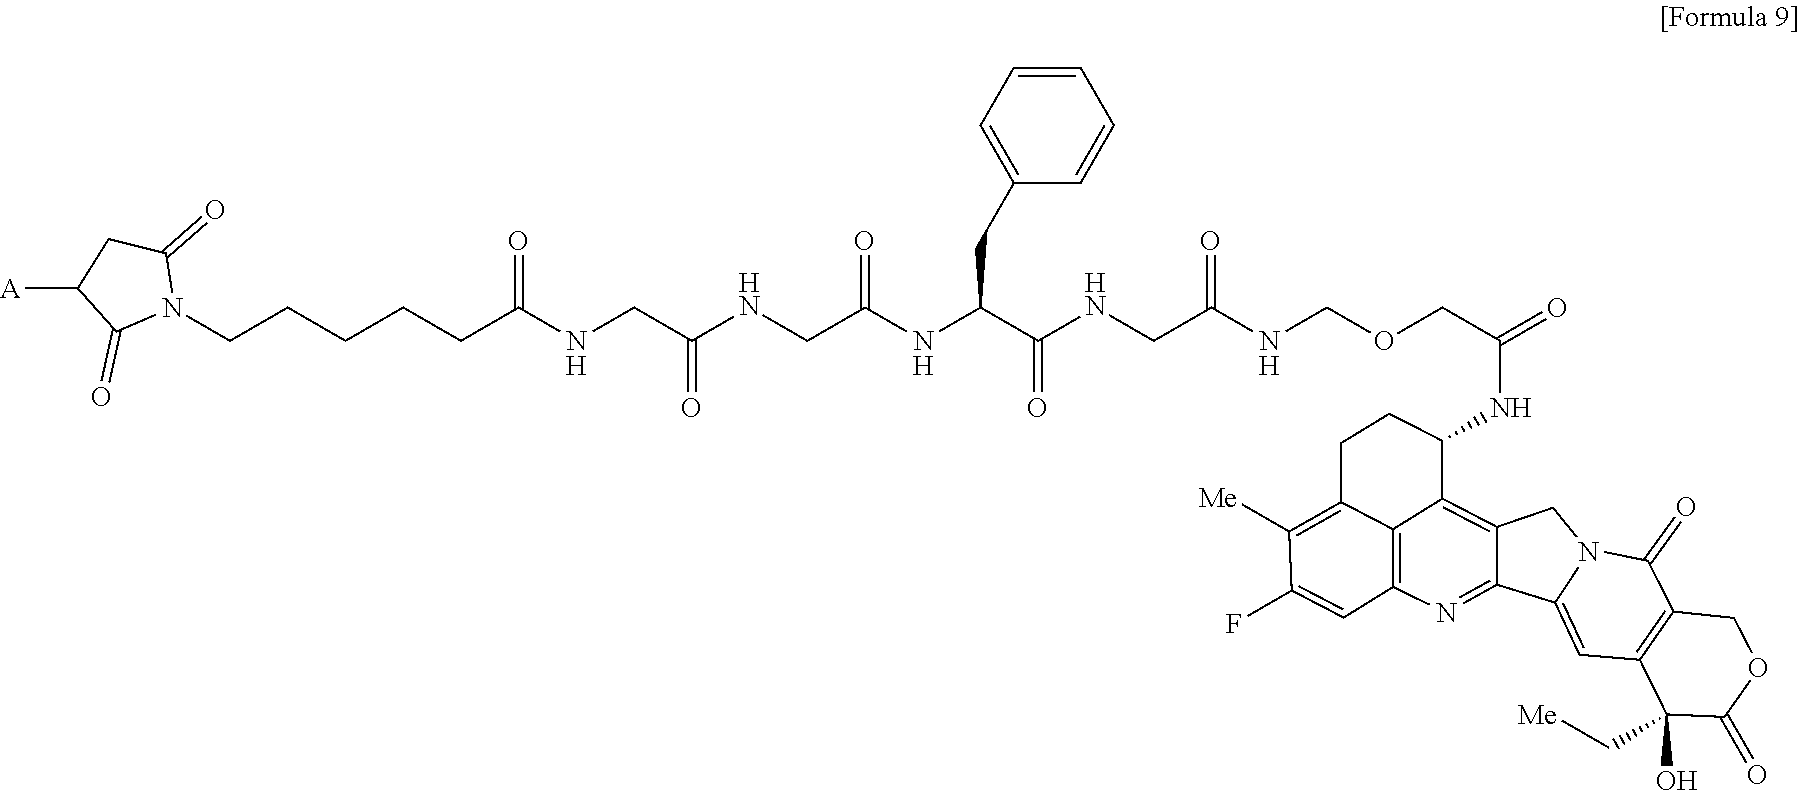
C1([A])CC(=O)N(CCCCCC(NCC(NCC(NC(C(NCC(NCOCC(NC2CCC3=C([Me])C(F)=CC4=C3C2=C2C(=N4)C3=CC4=C(C(=O)N3C2)COC(=O)C4(O)C[Me])=O)=O)=O)CC2=CC=CC=C2)=O)=O)=O)C1=O
